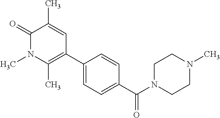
C1(C(N2CCN(C)CC2)=O)=CC=C(C2=C(C)N(C)C(=O)C(C)=C2)C=C1
